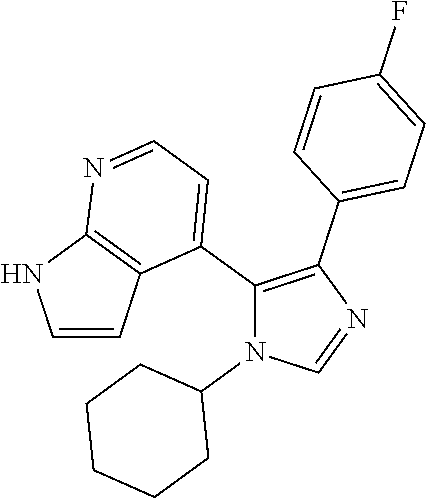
C1=NC(C2=CC=C(F)C=C2)=C(C2=CC=NC3=C2C=CN3)N1C1CCCCC1
